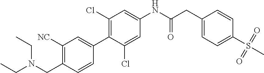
C1(CN(CC)CC)=C([NC])C=C(C2=C(Cl)C=C(NC(CC3=CC=C(S(=O)(=O)C)C=C3)=O)C=C2Cl)C=C1
